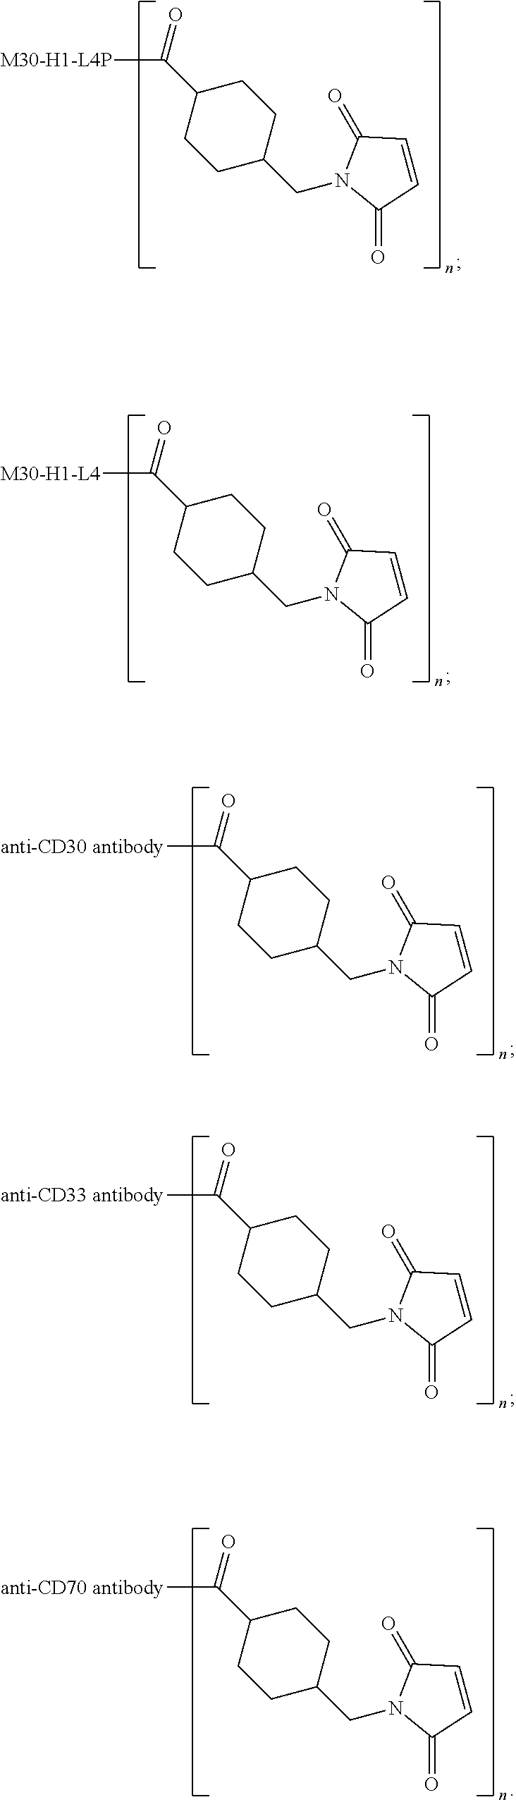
C1C(C(=O)[M30-H1-L4P])CCC(CN2C(=O)C=CC2=O)C1.C1C(C(=O)[M30-H1-L4])CCC(CN2C(=O)C=CC2=O)C1.C1C(C(=O)[anti-CD30 antibody])CCC(CN2C(=O)C=CC2=O)C1.C1C(C(=O)[anti-CD33 antibody])CCC(CN2C(=O)C=CC2=O)C1.C1C(C(=O)[anti-CD70 antibody])CCC(CN2C(=O)C=CC2=O)C1
